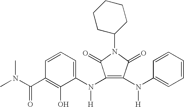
C1=CC=C(N(C2=C(N(C3=CC=CC=C3)[H])C(=O)N(C3CCCCC3)C2=O)[H])C(O)=C1C(N(C)C)=O
